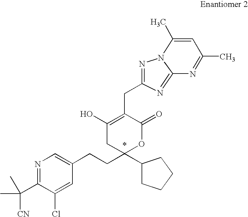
N1=C(C([CN])(C)C)C(Cl)=CC(CCC2(C3CCCC3)OC(=O)C(CC3=NN4C(=N3)N=C(C)C=C4C)=C(O)C2)=C1
